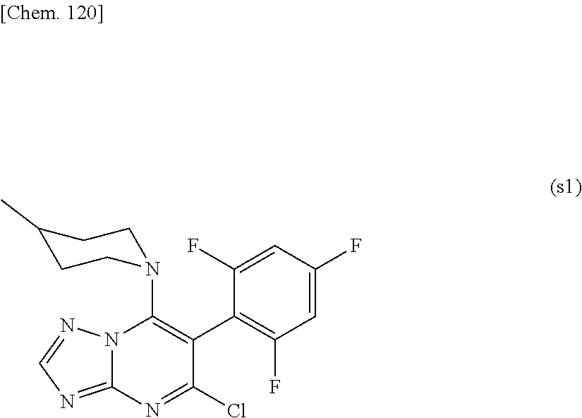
C1(C)CCN(C2=C(C3=C(F)C=C(F)C=C3F)C(Cl)=NC3=NC=NN23)CC1
